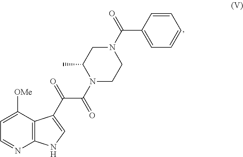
C12=C(C([OMe])=CC=N1)C(C(=O)C(=O)N1CCN(C(=O)C3=CC=CC=C3)CC1C)=CN2
